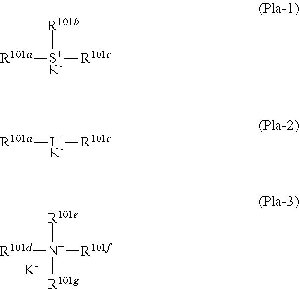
[R101d][N+]([R101e])([R101f])[R101g].[K].[R101a][S+K-]([R101b])[R101c].[R101a][I+K-][R101c]
